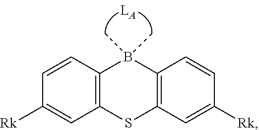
C1=CC2=C(C=C1[Rk])SC1=C(B2(C)C)C=CC([Rk])=C1
